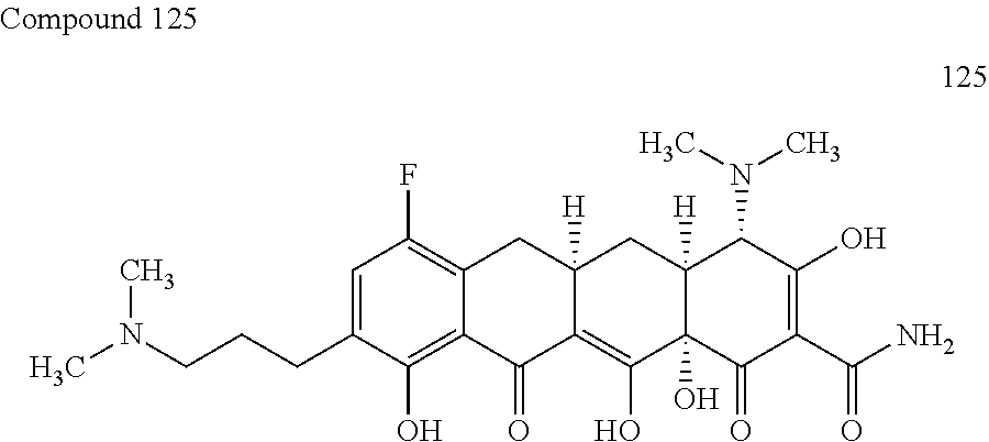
C1=C(CCCN(C)C)C(O)=C2C(=C1F)CC1([H])C(=C(O)C3(O)C([H])(C1)C(N(C)C)C(O)=C(C(N)=O)C3=O)C2=O
